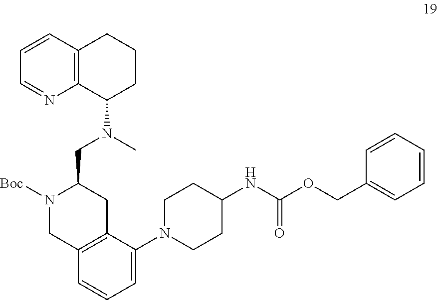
C1=CC2=C(N=C1)C(N(C)CC1N([Boc])CC3=C(C1)C(N1CCC(NC(OCC4=CC=CC=C4)=O)CC1)=CC=C3)CCC2
